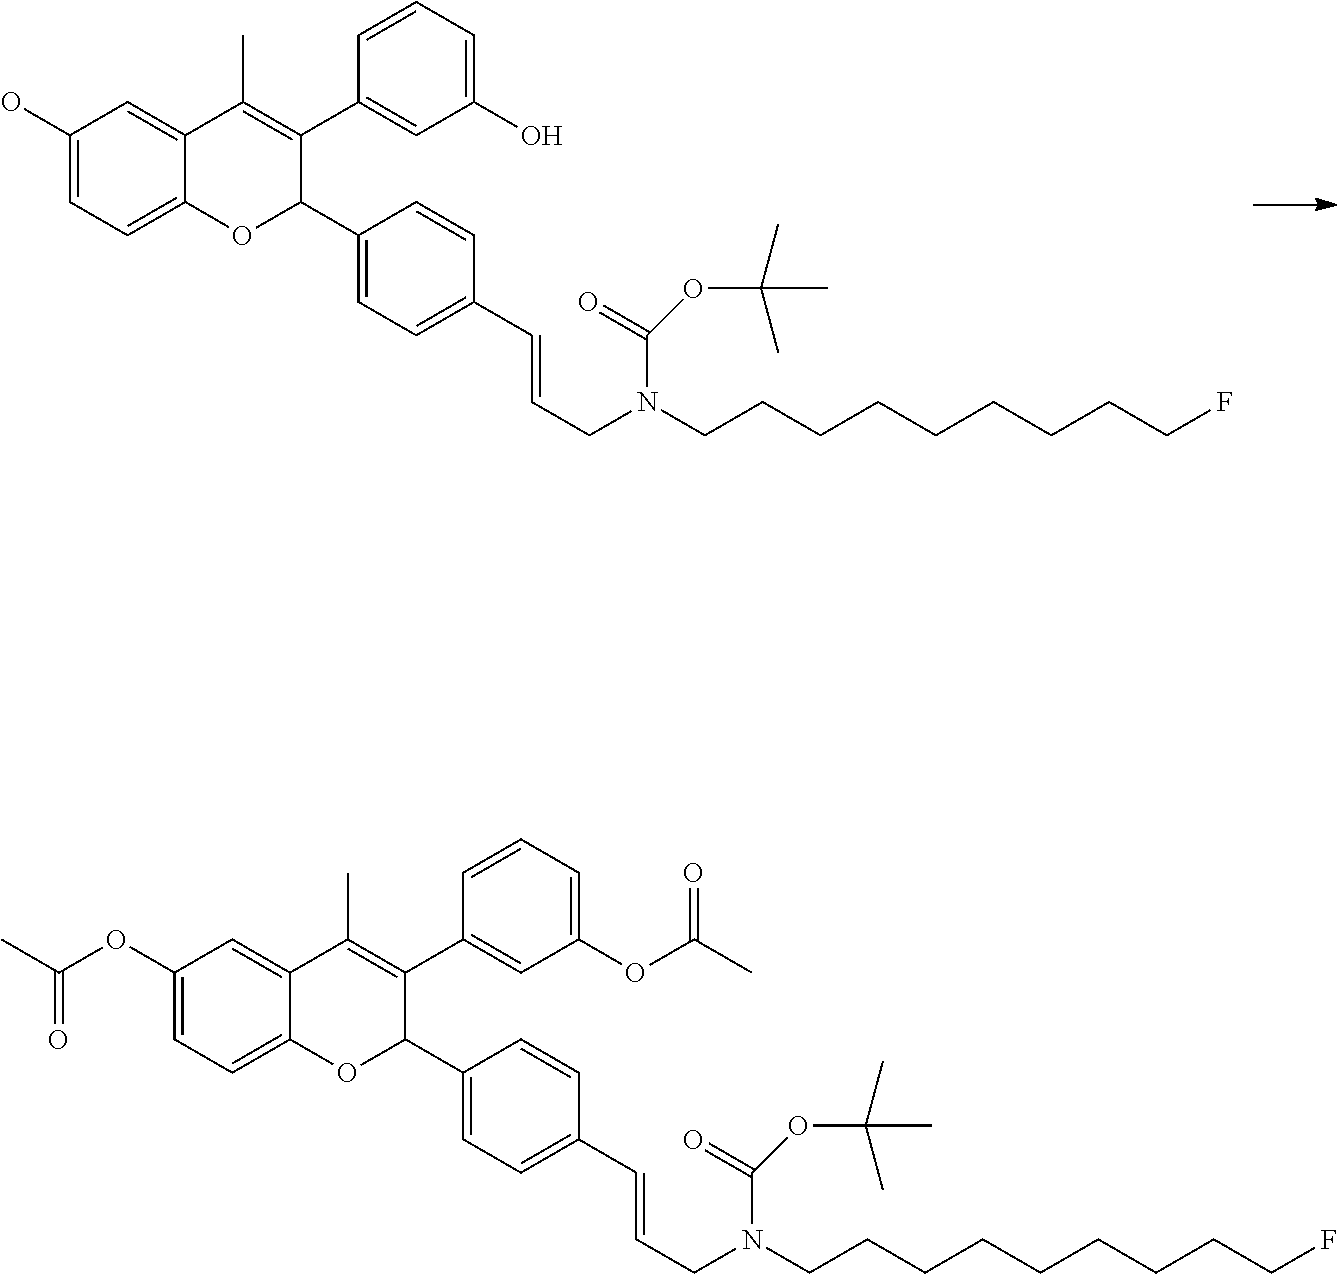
C(CN(CCCCCCCCCF)C(=O)OC(C)(C)C)=CC1=CC=C(C2C(C3=CC(O)=CC=C3)=C(C)C3=CC(O)=CC=C3O2)C=C1.C(CN(CCCCCCCCCF)C(=O)OC(C)(C)C)=CC1=CC=C(C2C(C3=CC(OC(C)=O)=CC=C3)=C(C)C3=CC(OC(C)=O)=CC=C3O2)C=C1
